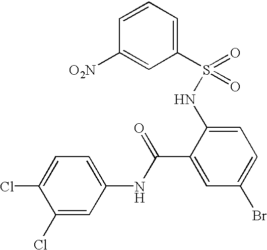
C1(S(=O)(=O)NC2=CC=C(Br)C=C2C(=O)NC2=CC=C(Cl)C(Cl)=C2)=CC=CC([O2N])=C1
